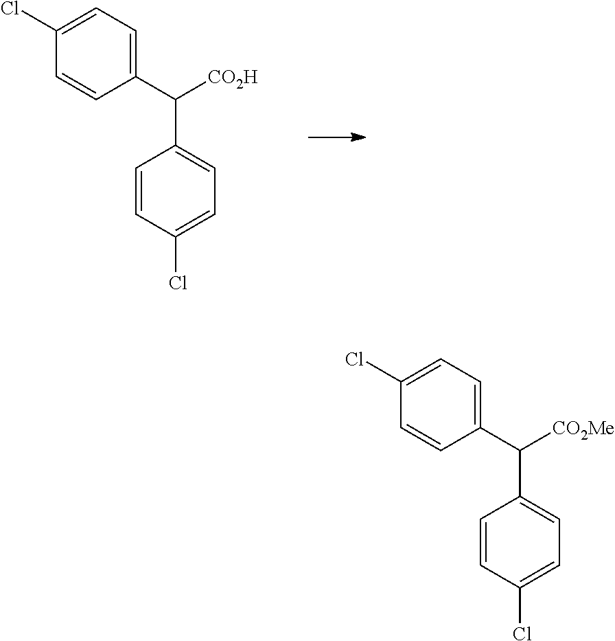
C1(C(C2=CC=C(Cl)C=C2)[CO2H])=CC=C(Cl)C=C1.C1(C(C2=CC=C(Cl)C=C2)[CO2Me])=CC=C(Cl)C=C1
